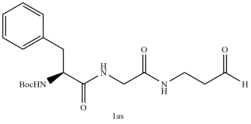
C1=CC=C(CC(C(=O)NCC(NCCC([H])=O)=O)[BocHN])C=C1
